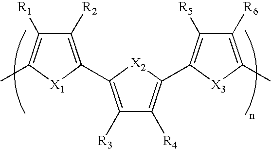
C1([R2])=C(C2=C([R3])C([R4])=C(C3=C([R5])C([R6])=C(C)[X3]3)[X2]2)[X1]C(C)=C1[R1]
